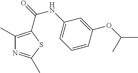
C1(C)=C(C(=O)NC2=CC=CC(OC(C)C)=C2)SC(C)=N1
